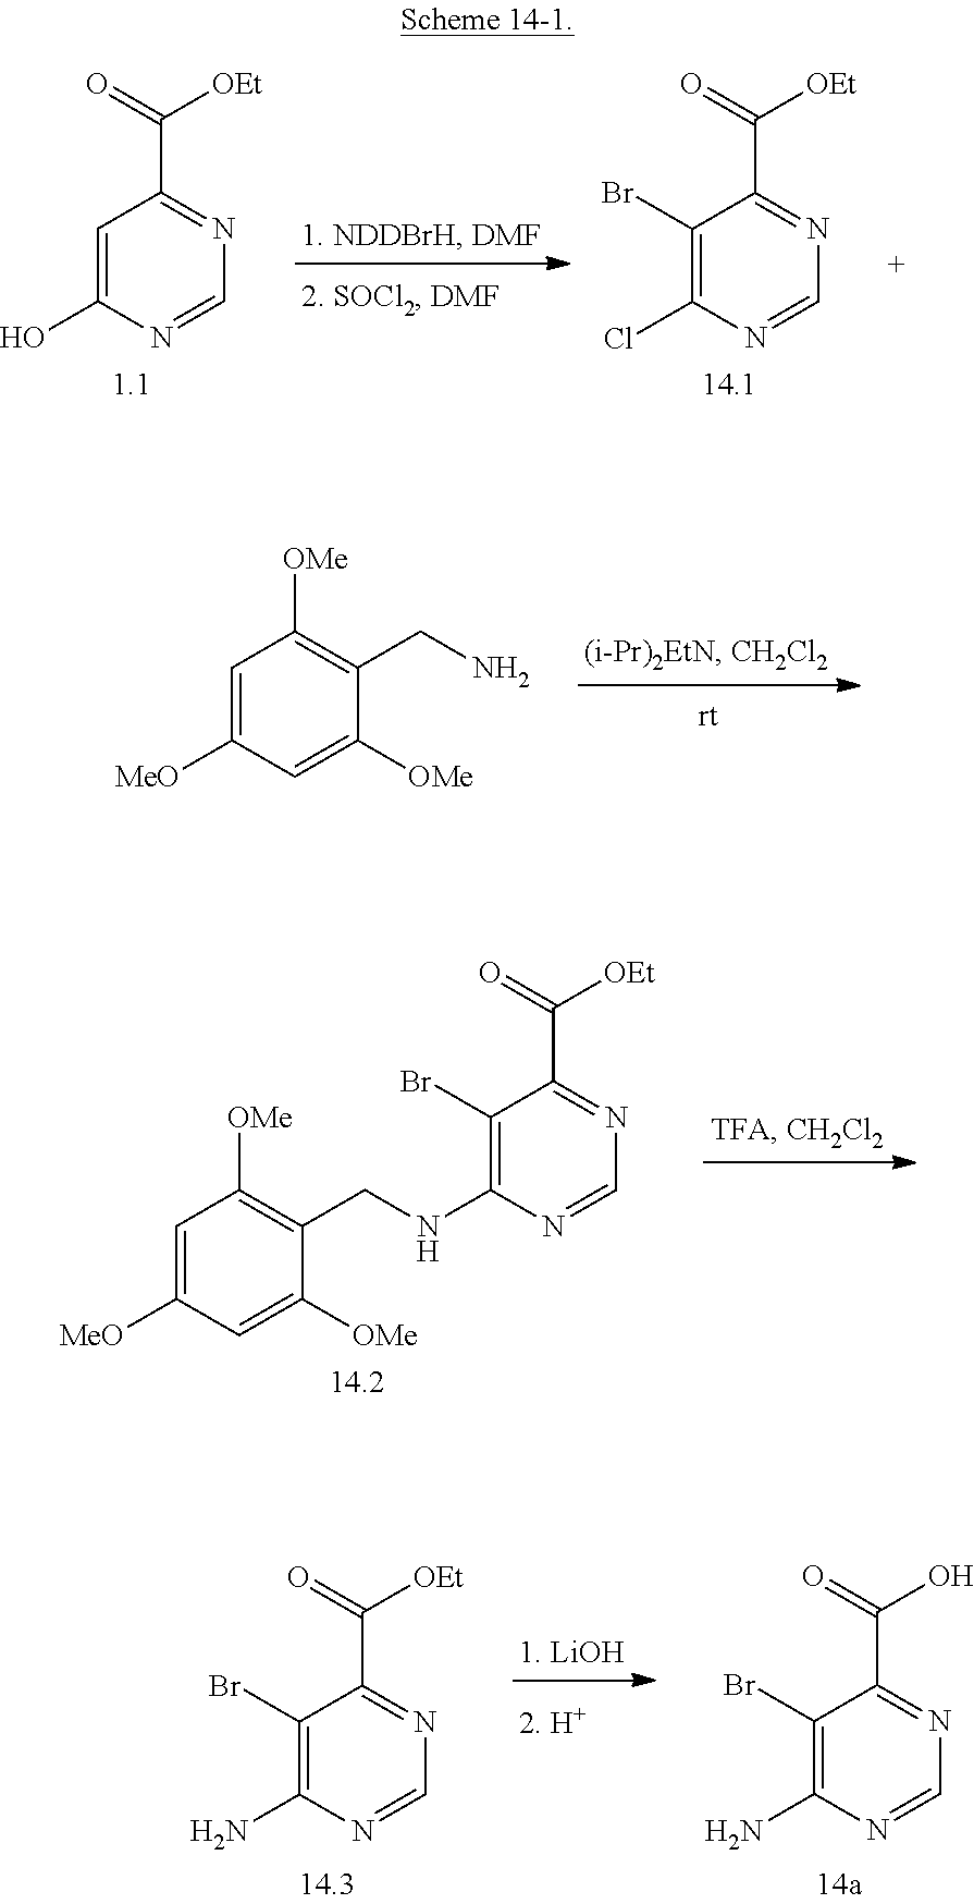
C1=C(O)N=CN=C1C(=O)[OEt].C1(Br)=C(Cl)N=CN=C1C(=O)[OEt].C1=C([MeO])C=C([OMe])C(CN)=C1[OMe].C1=C([MeO])C=C([OMe])C(CNC2=C(Br)C(C(=O)[OEt])=NC=N2)=C1[OMe].C1(Br)=C(N)N=CN=C1C(=O)O.C1(Br)=C(N)N=CN=C1C(=O)[OEt]
